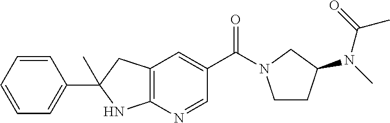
N(C1CCN(C(C2=CC3=C(N=C2)NC(C2=CC=CC=C2)(C)C3)=O)C1)(C(C)=O)C
